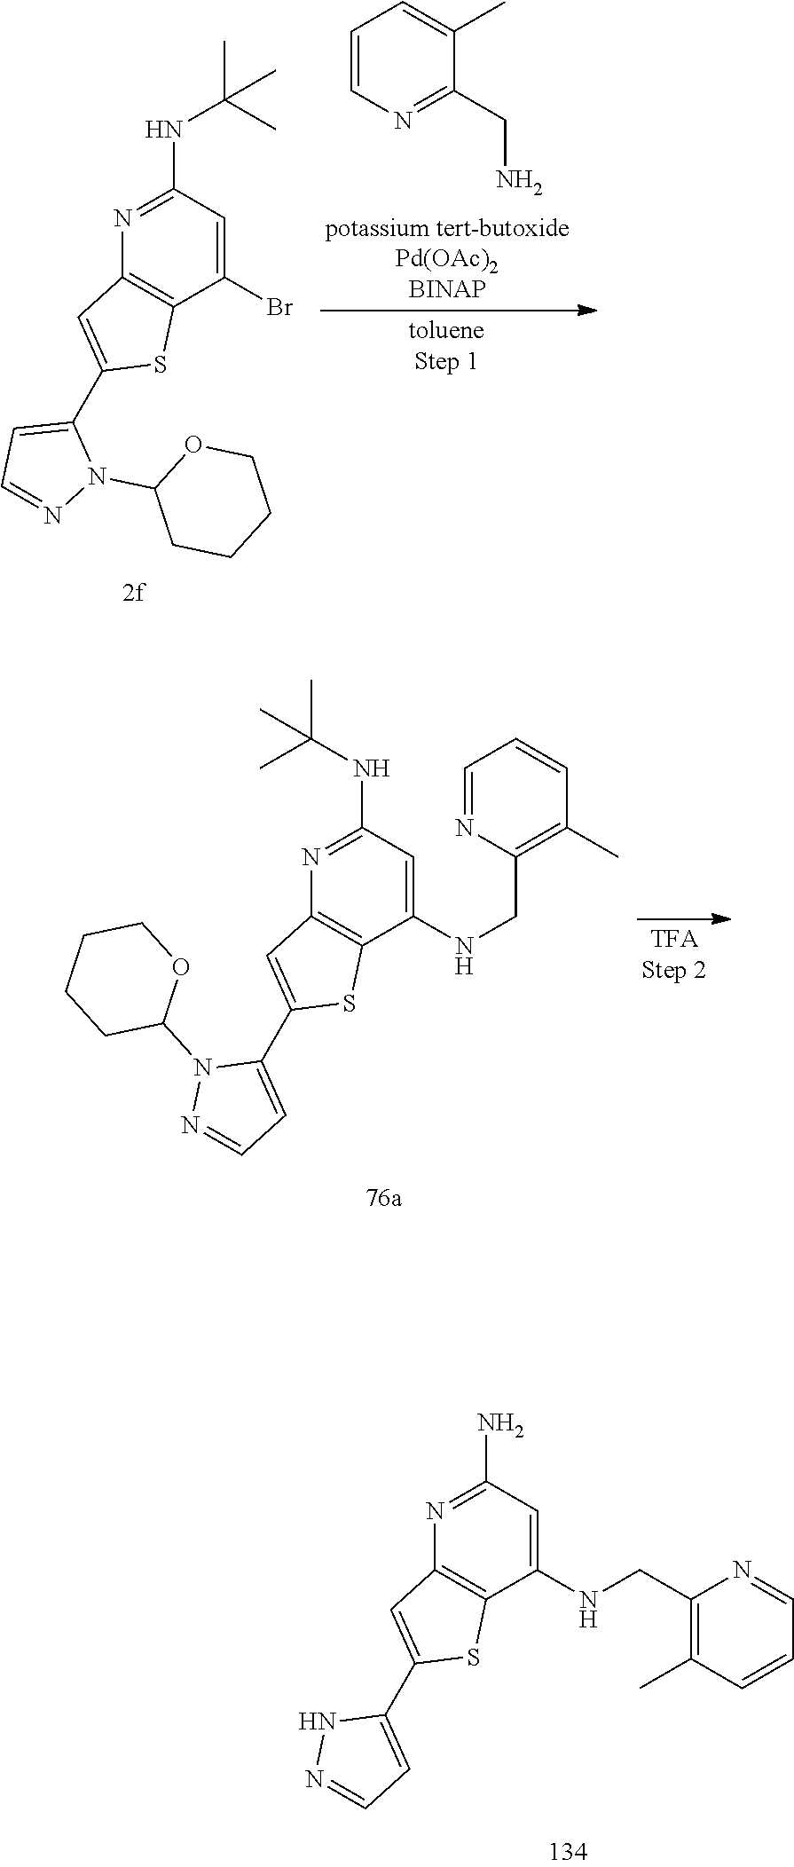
N1=C(N)C=C(NCC2=C(C)C=CC=N2)C2=C1C=C(C1=CC=NN1)S2.N1=C(NC(C)(C)C)C=C(Br)C2=C1C=C(C1=CC=NN1C1CCCCO1)S2.C1=CN=C(CN)C(C)=C1.N1=C(NC(C)(C)C)C=C(NCC2=C(C)C=CC=N2)C2=C1C=C(C1=CC=NN1C1OCCCC1)S2
